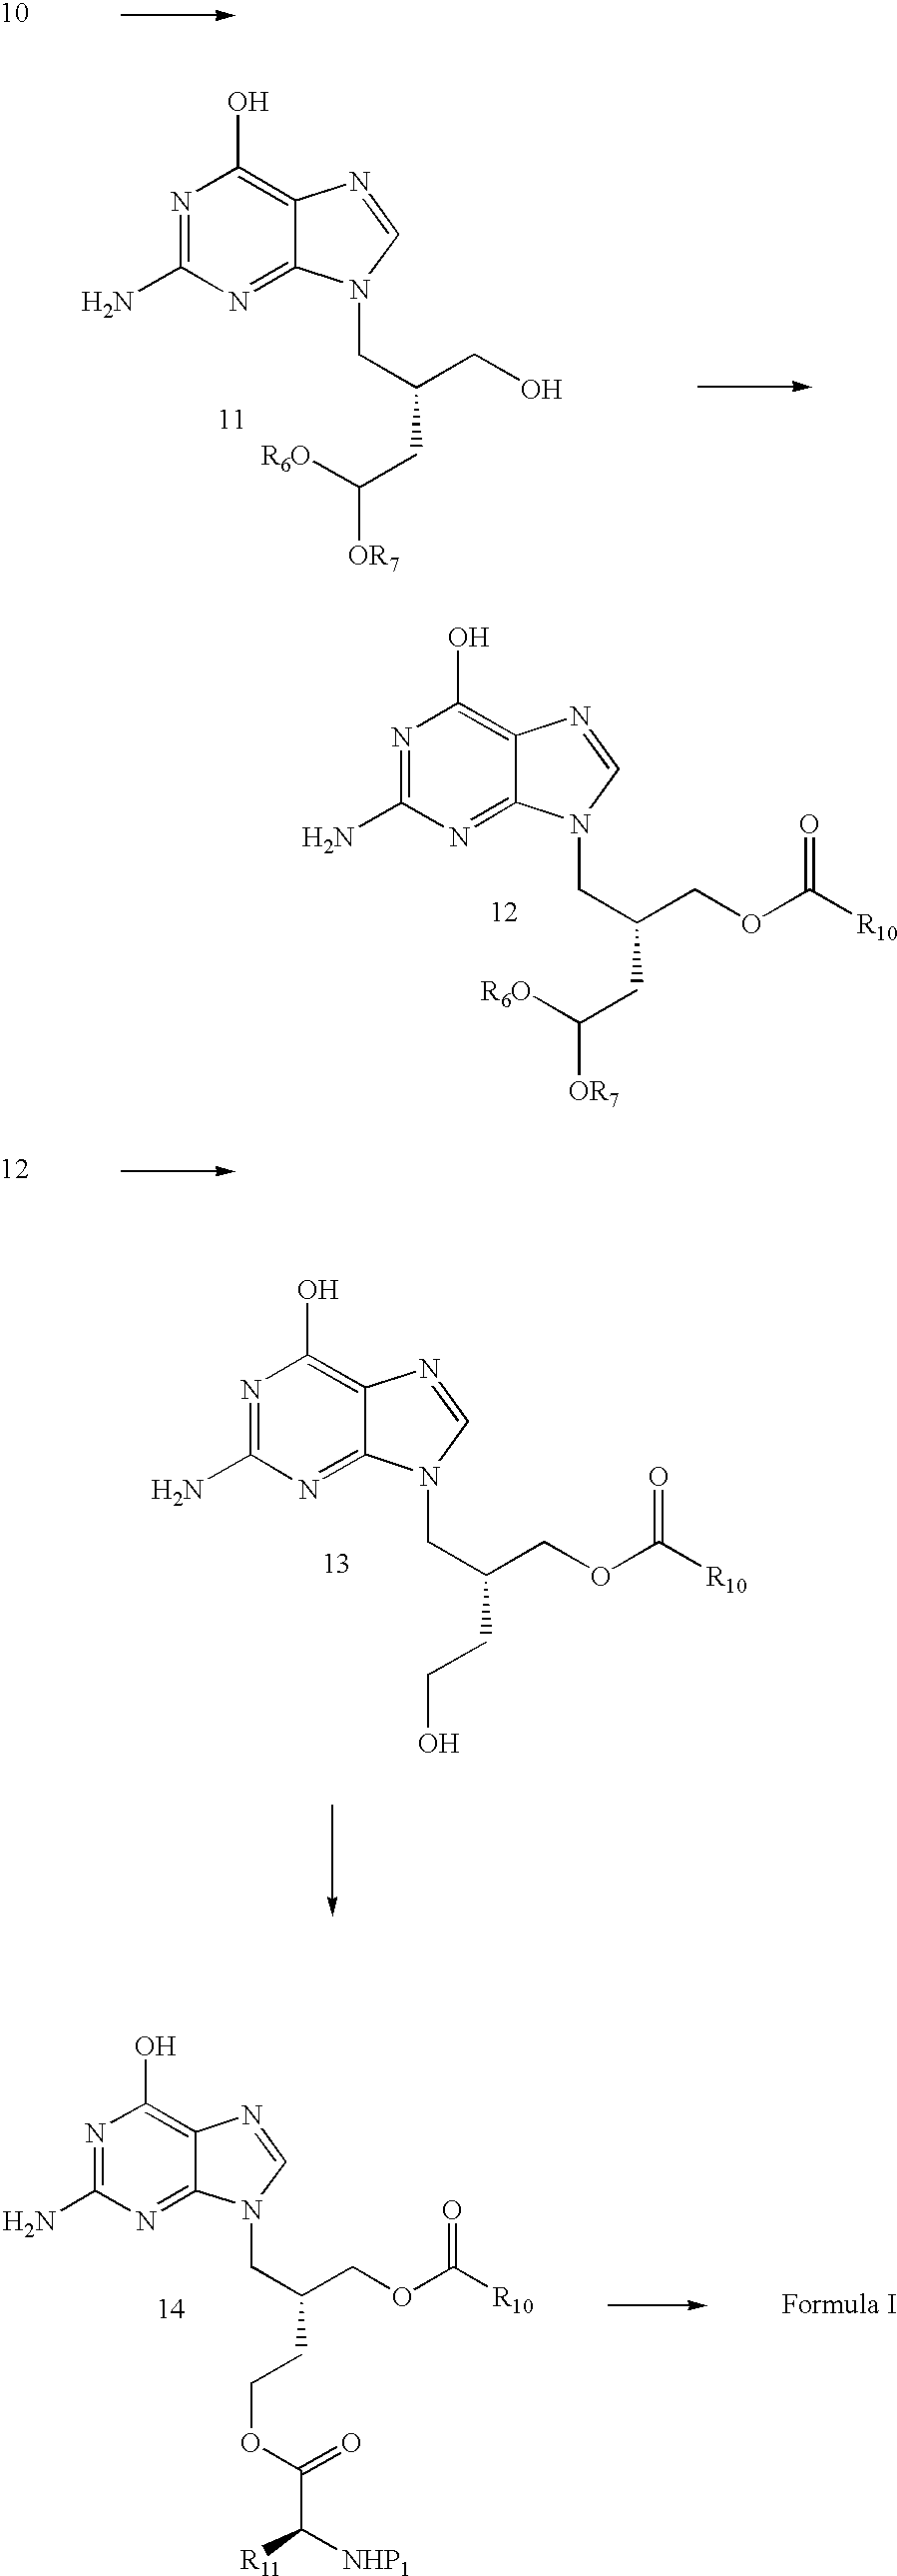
N1=C(N)N=C2C(=C1O)N=CN2CC(COC([R10])=O)CCO.N1=C(N)N=C2C(=C1O)N=CN2CC(COC([R10])=O)CCOC(=O)C([R11])[NHP1].N1=C(N)N=C2C(=C1O)N=CN2CC(CO)CC([R6O])[OR7].N1=C(N)N=C2C(=C1O)N=CN2CC(COC([R10])=O)CC([R6O])[OR7]
